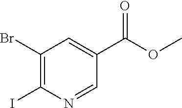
C1(C(=O)OC)=CC(Br)=C(I)N=C1
